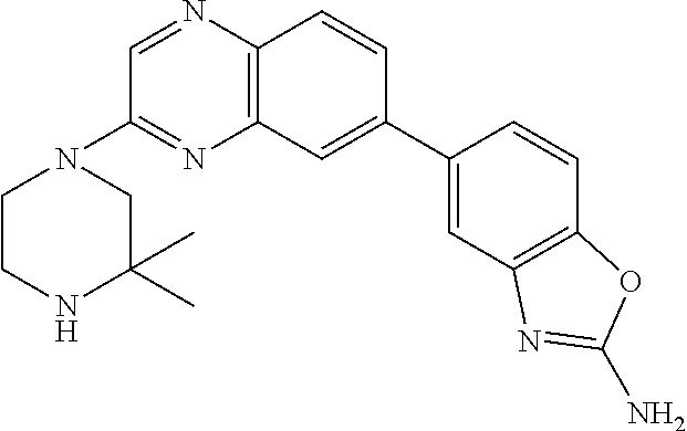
C1(C2=CC3=C(C=C2)N=CC(N2CCNC(C)(C)C2)=N3)=CC2=C(C=C1)OC(N)=N2
